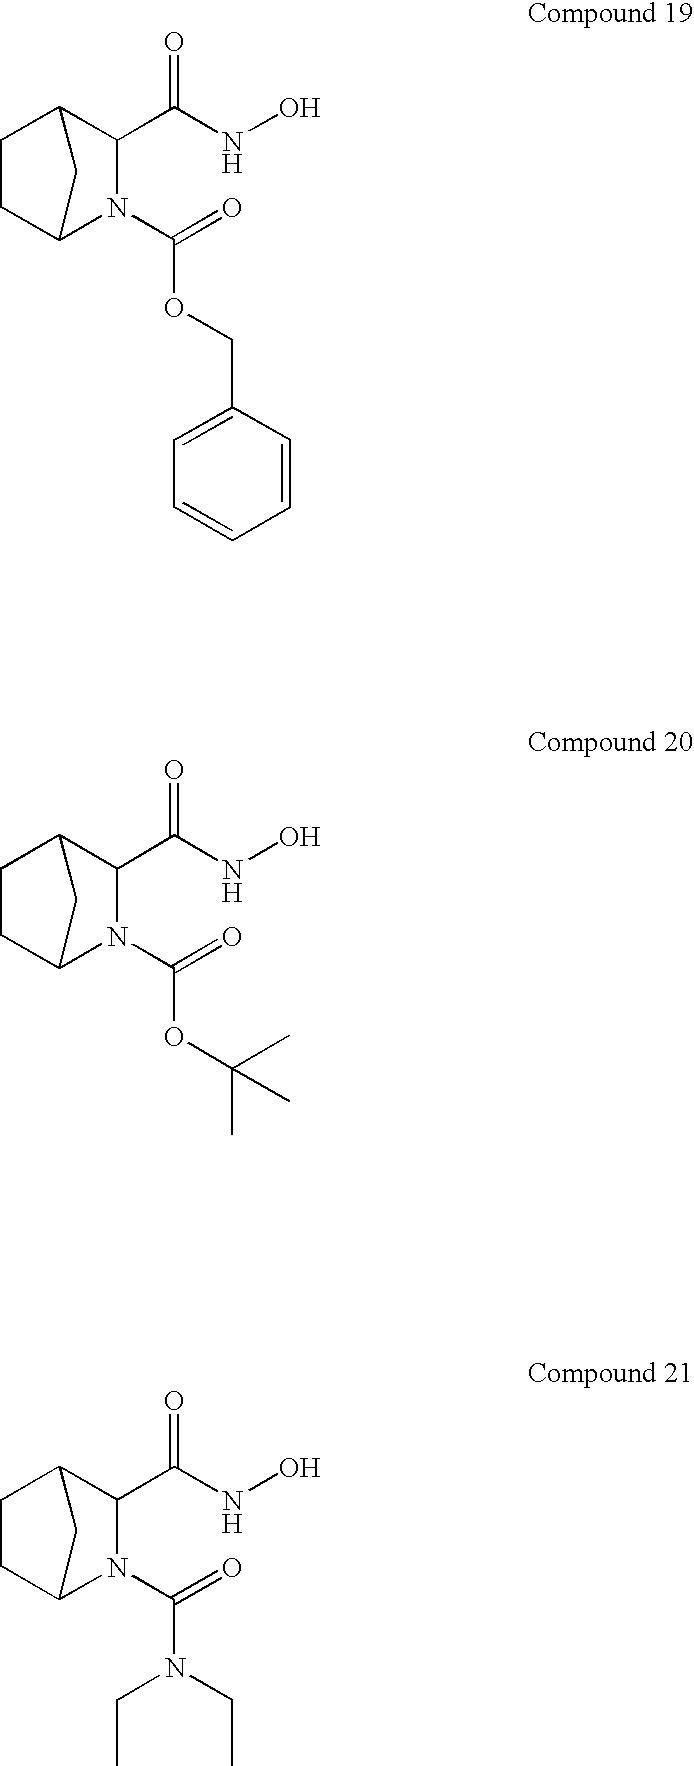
C1CC2N(C(OCC3=CC=CC=C3)=O)C(C(NO)=O)C1C2.C1CC2N(C(OC(C)(C)C)=O)C(C(NO)=O)C1C2.C1CC2N(C(N(CC)CC)=O)C(C(NO)=O)C1C2
